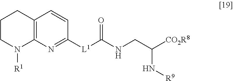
C1N([R1])C2=C(CC1)C=CC([L1]C(NCC([CO2R8])N[R9])=O)=N2
